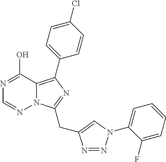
N1=C(O)C2=C(C3=CC=C(Cl)C=C3)N=C(CC3=CN(C4=CC=CC=C4F)N=N3)N2N=C1
